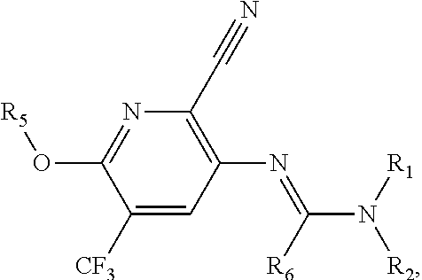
C1([CF3])=CC(N=C(N([R1])[R2])[R6])=C(C#N)N=C1O[R5]
